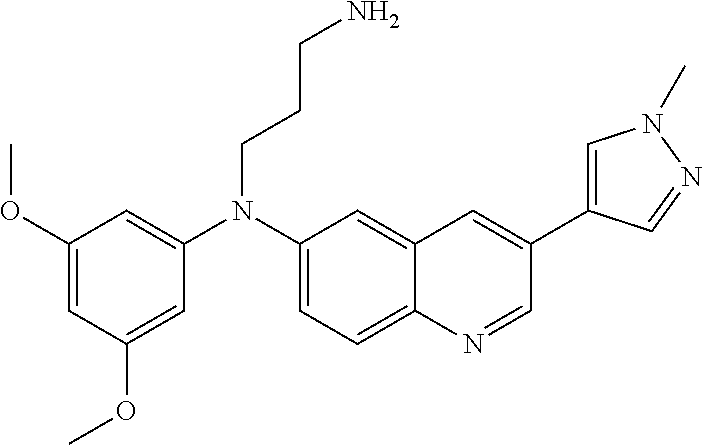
NCCCN(C1=CC(OC)=CC(OC)=C1)C1=CC=C2C(=C1)C=C(C1=CN(C)N=C1)C=N2
